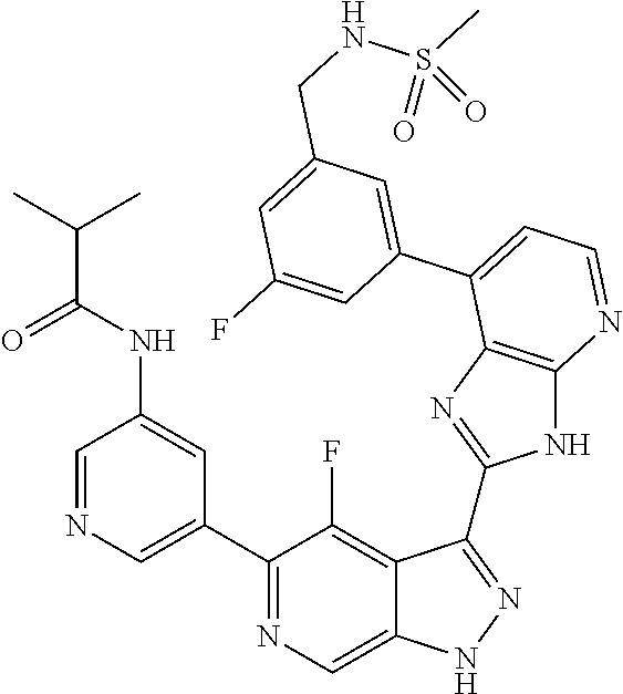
C1=NC=C(C2=NC=C3C(=C2F)C(C2=NC4=C(N2)N=CC=C4C2=CC(CNS(C)(=O)=O)=CC(F)=C2)=NN3)C=C1NC(C(C)C)=O
